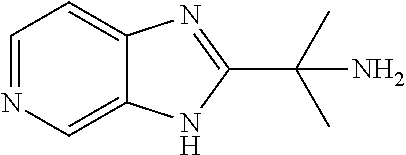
C1=NC=C2C(=C1)N=C(C(C)(C)N)N2
